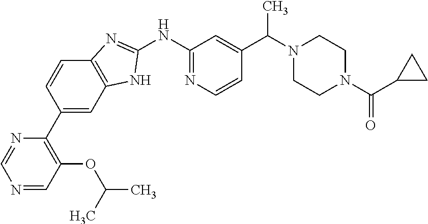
C1=NC(C2=CC3=C(C=C2)N=C(NC2=NC=CC(C(N4CCN(C(=O)C5CC5)CC4)C)=C2)N3)=C(OC(C)C)C=N1
